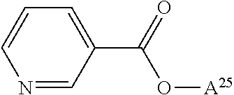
O([A25])C(C1=CC=CN=C1)=O
